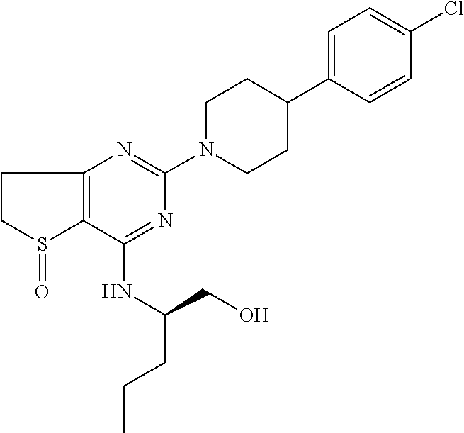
N1=C(NC(CO)CCC)C2=C(N=C1N1CCC(C3=CC=C(Cl)C=C3)CC1)CCS2=O
